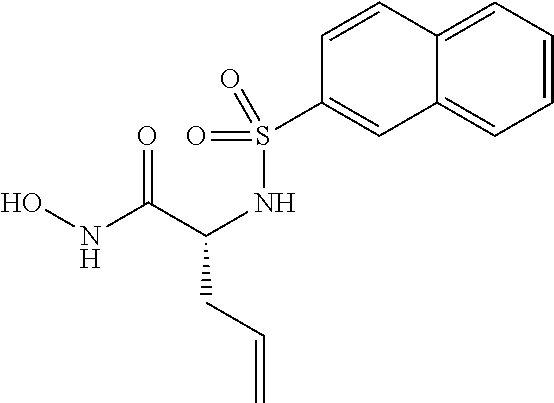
ONC(C(NS(=O)(C1=CC2=CC=CC=C2C=C1)=O)CC=C)=O
